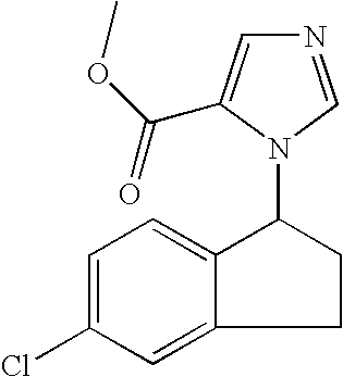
C12=CC(Cl)=CC=C1C(N1C=NC=C1C(=O)OC)CC2
